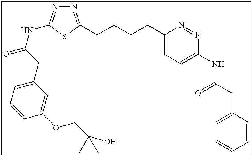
N1=C(CCCCC2=CC=C(NC(CC3=CC=CC=C3)=O)N=N2)SC(NC(=O)CC2=CC=CC(OCC(C)(C)O)=C2)=N1
